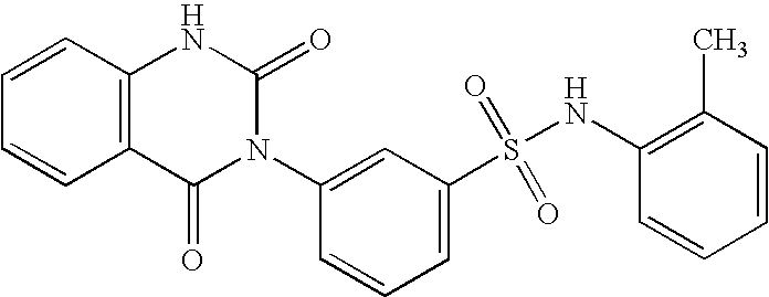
C1=CC2=C(C=C1)C(=O)N(C1=CC(S(=O)(=O)NC3=C(C)C=CC=C3)=CC=C1)C(=O)N2
